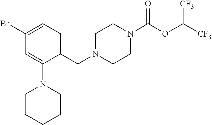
C1N(CC2=CC=C(Br)C=C2N2CCCCC2)CCN(C(OC([CF3])[CF3])=O)C1
